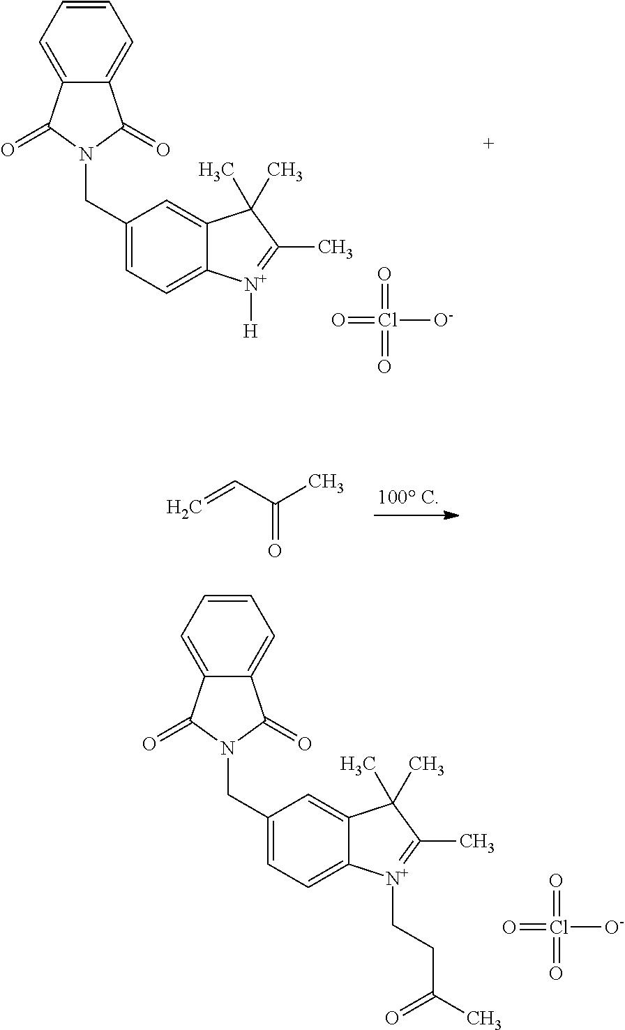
C1=CC=C2C(=C1)C(=O)N(CC1=CC=C3C(=C1)C(C)(C)C(C)=[N+]3[H])C2=O.O=Cl([O-])(=O)=O.C=CC(C)=O.C1=CC=C2C(=C1)C(=O)N(CC1=CC=C3C(=C1)C(C)(C)C(C)=[N+]3CCC(C)=O)C2=O.O=Cl([O-])(=O)=O
